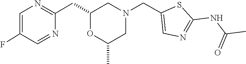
O1C(C)CN(CC2=CN=C(NC(C)=O)S2)CC1CC1=NC=C(F)C=N1
